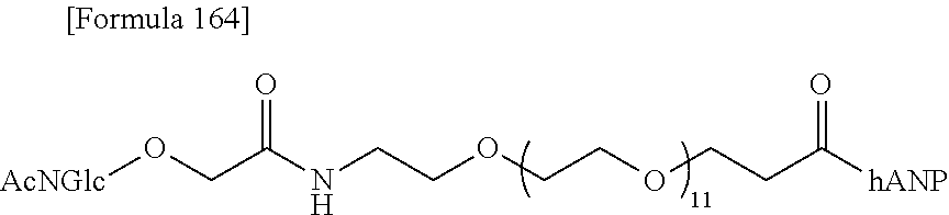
[AcNGlc]OCC(=O)NCCOCCOCCC(=O)[hANP]
